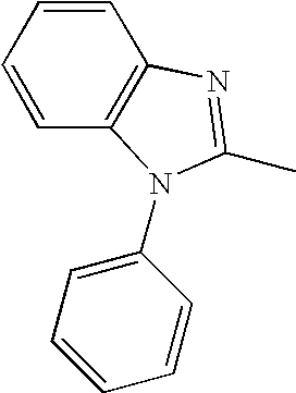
C12=C(C=CC=C1)N=C(C)N2C1=CC=CC=C1
